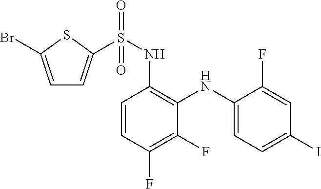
C1=CC(F)=C(F)C(NC2=CC=C(I)C=C2F)=C1NS(=O)(=O)C1=CC=C(Br)S1
